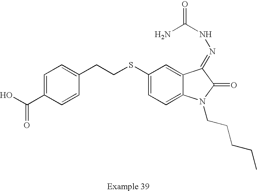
C1=C(C(O)=O)C=CC(CCSC2=CC=C3C(=C2)C(=NNC(=O)N)C(=O)N3CCCCC)=C1
